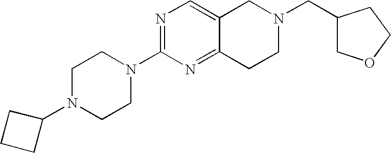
C1N(C2CCC2)CCN(C2=NC=C3C(=N2)CCN(CC2COCC2)C3)C1
